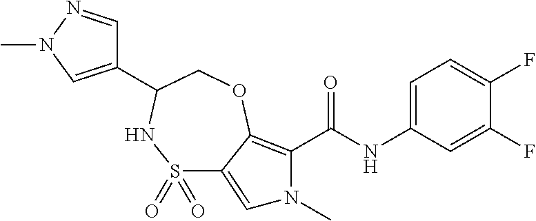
C1(F)=CC(NC(=O)C2=C3C(=CN2C)S(=O)(=O)NC(C2=CN(C)N=C2)CO3)=CC=C1F
